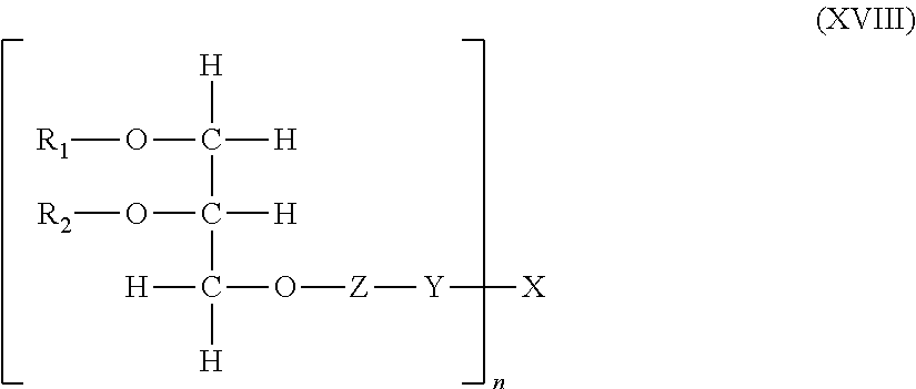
O(C([H])([H])C([H])(C([H])(O[Z][Y][X])[H])O[R2])[R1]
